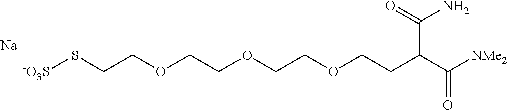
[-O3S]SCCOCCOCCOCCC(C([NMe2])=O)C(N)=O.[Na]
